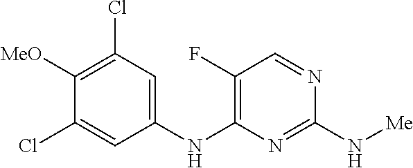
C1(NC2=CC(Cl)=C([MeO])C(Cl)=C2)=C(F)C=NC(N[Me])=N1
